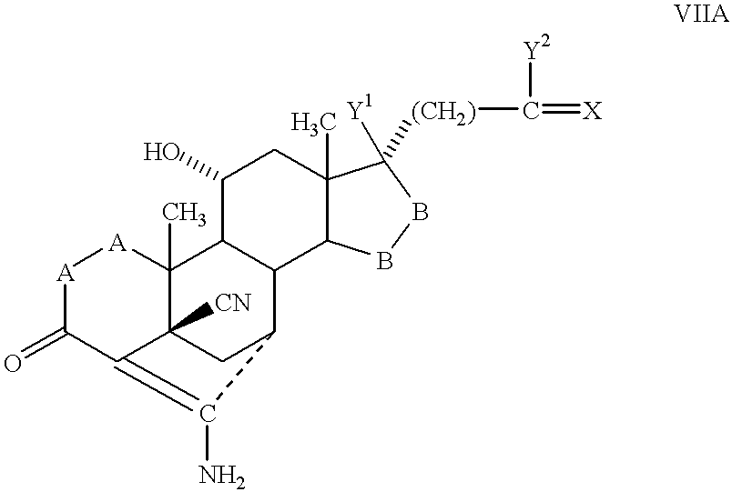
[A]1C(=O)C2=C(N)C3CC2([CN])C(C)([A]1)C1C3C2C(C)(CC1O)C([Y1])([(CH2)]C([Y2])=[X])BB2
